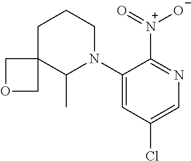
C1(N2C(C)C3(CCC2)COC3)=CC(Cl)=CN=C1[N+](=O)[O-]
